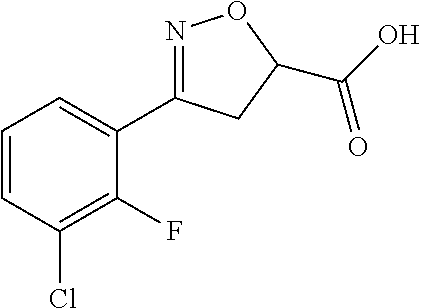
C1=CC(Cl)=C(F)C(C2=NOC(C(=O)O)C2)=C1
